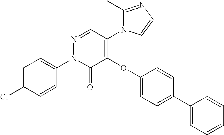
C1=C(Cl)C=CC(N2C(=O)C(OC3=CC=C(C4=CC=CC=C4)C=C3)=C(N3C(C)=NC=C3)C=N2)=C1
